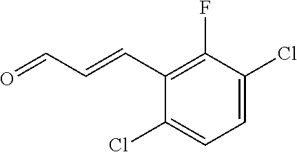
C1(C=CC=O)=C(F)C(Cl)=CC=C1Cl
